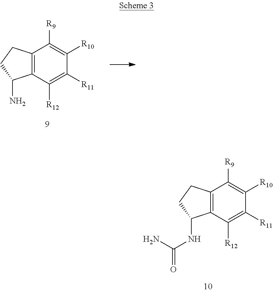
C12=C(C([R12])=C([R11])C([R10])=C1[R9])C(N)CC2.C12=C(C([R12])=C([R11])C([R10])=C1[R9])C(NC(=O)N)CC2
